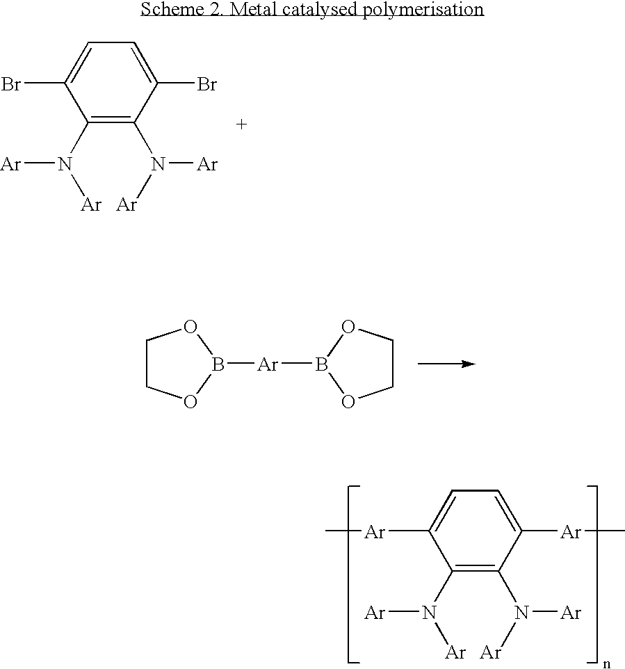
C1(N([Ar])[Ar])=C(N([Ar])[Ar])C(Br)=CC=C1Br.C1COB([Ar]B2OCCO2)O1.C1(N([Ar])[Ar])=C(N([Ar])[Ar])C([Ar]C)=CC=C1[Ar]C
